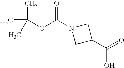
CC(C)(OC(=O)N1CC(C(=O)O)C1)C
